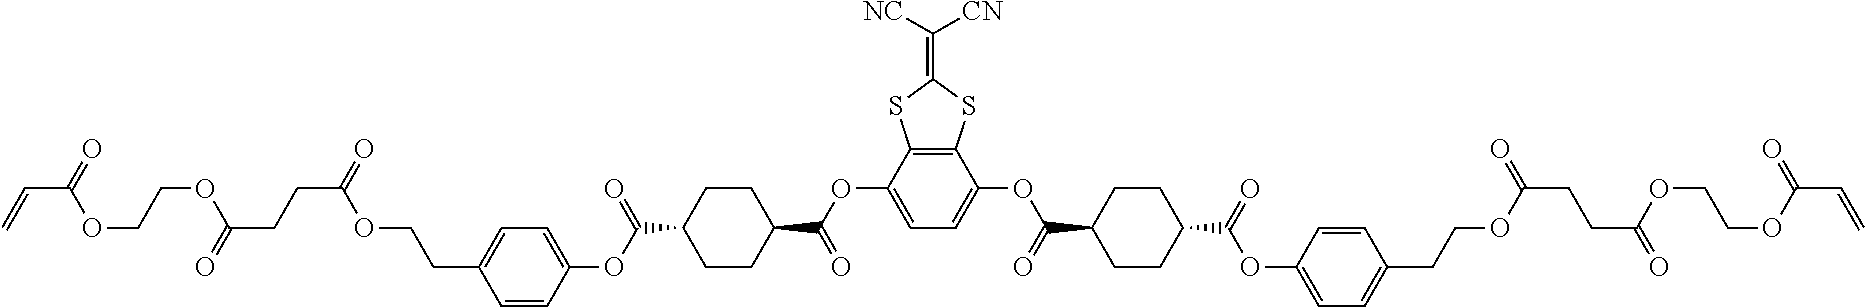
C1=C(OC(C2CCC(C(OC3=CC=C(CCOC(CCC(=O)OCCOC(C=C)=O)=O)C=C3)=O)CC2)=O)C2=C(C(OC(C3CCC(C(=O)OC4=CC=C(CCOC(CCC(=O)OCCOC(C=C)=O)=O)C=C4)CC3)=O)=C1)SC(=C([NC])[CN])S2
